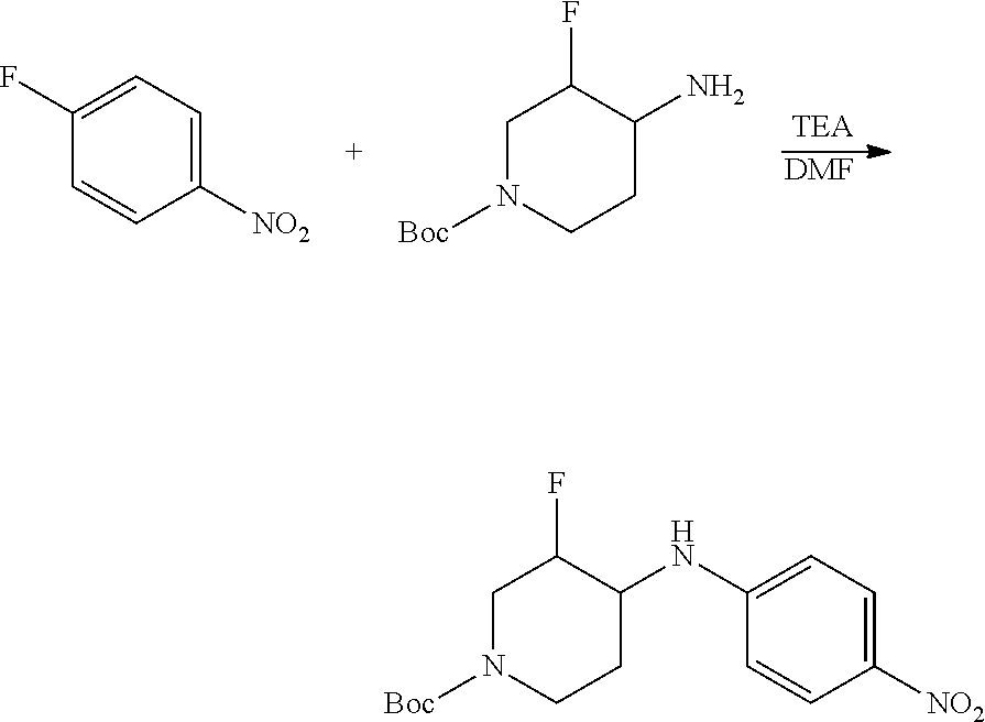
C1N([Boc])CCC(N)C1F.[DMF].C1=C(F)C=CC([NO2])=C1.C1N([Boc])CCC(NC2=CC=C([NO2])C=C2)C1F
